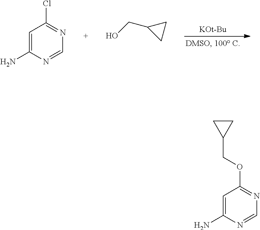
[KOt-Bu].C1=C(N)N=CN=C1Cl.OCC1CC1.C1=C(N)N=CN=C1OCC1CC1
